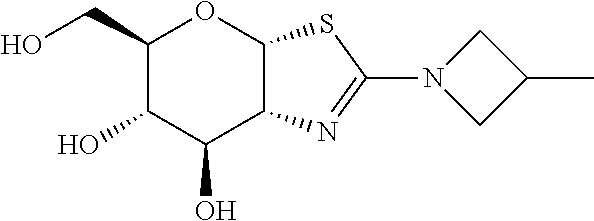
C1(CO)C(O)C(O)C2C(O1)SC(N1CC(C)C1)=N2
